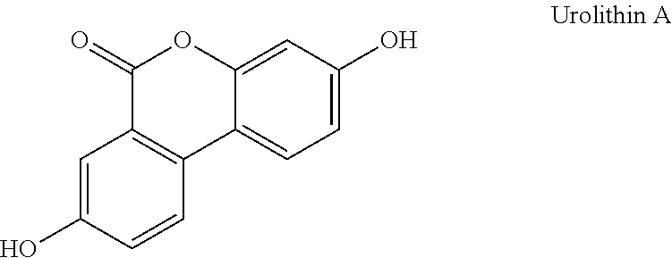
C1=C(O)C=CC2=C1C(=O)OC1=CC(O)=CC=C21
